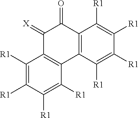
C1(=[X])C2=C(C3=C(C1=O)C([R1])=C([R1])C([R1])=C3[R1])C([R1])=C([R1])C([R1])=C2[R1]
